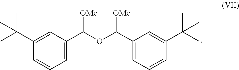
C1=C(C(OC(C2=CC=CC(C(C)(C)C)=C2)[OMe])[OMe])C=C(C(C)(C)C)C=C1
